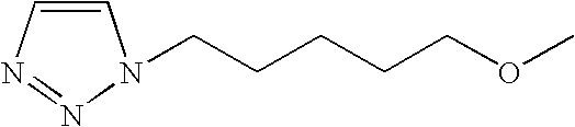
C1=CN=NN1CCCCCOC
